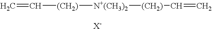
C=C[(CH2)][N+(CH3)2][(CH2)]C=C.[X-]
